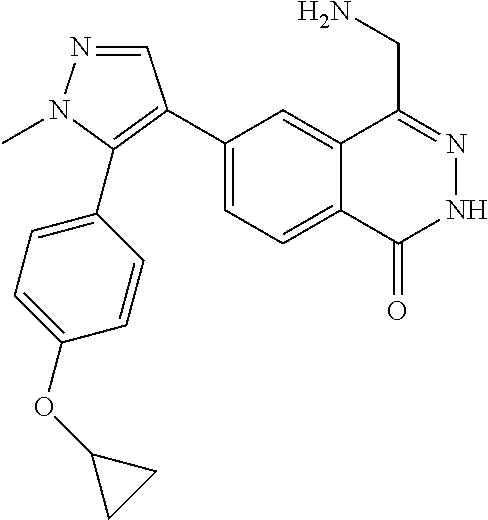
C1(C2=C(C3=CC=C(OC4CC4)C=C3)N(C)N=C2)=CC=C2C(=C1)C(CN)=NNC2=O
